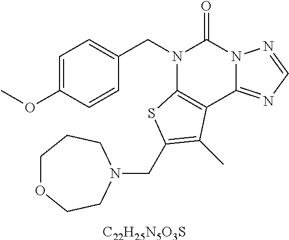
[C22H25N5O3S].C1=C(OC)C=CC(CN2C3=C(C4=NC=NN4C2=O)C(C)=C(CN2CCCOCC2)S3)=C1
